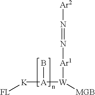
[K]([A]([W]([MGB])[Ar1]N=N[Ar2])B)[FL]
